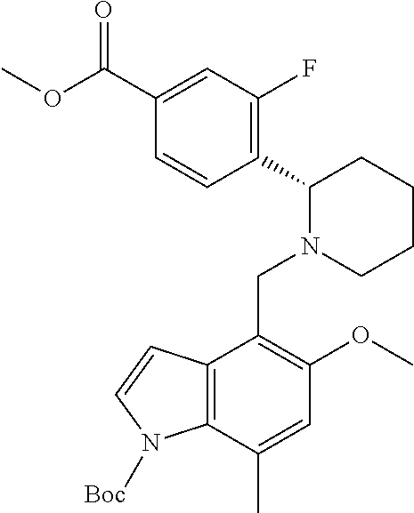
C1(C(OC)=O)=CC(F)=C(C2N(CC3=C(OC)C=C(C)C4=C3C=CN4[Boc])CCCC2)C=C1
